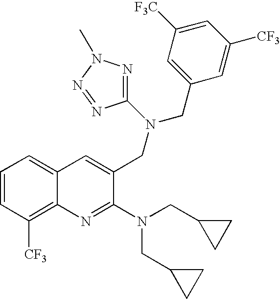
C12=CC=CC([CF3])=C1N=C(N(CC1CC1)CC1CC1)C(CN(CC1=CC([F3C])=CC([CF3])=C1)C1=NN(C)N=N1)=C2
